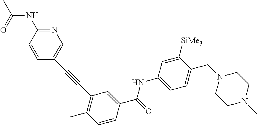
C(#CC1=C(C)C=CC(C(=O)NC2=CC=C(CN3CCN(C)CC3)C([SiMe3])=C2)=C1)C1=CN=C(NC(C)=O)C=C1
